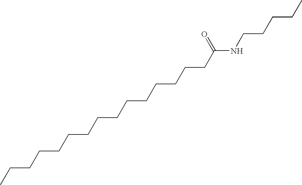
CCCCCNC(CCCCCCCCCCCCCCC)=O
